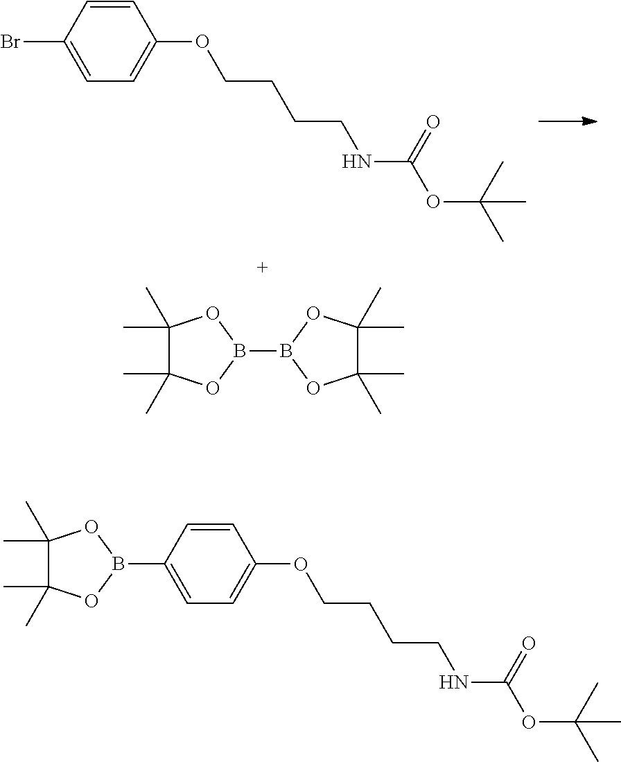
C1=CC(Br)=CC=C1OCCCCNC(OC(C)(C)C)=O.B1(B2OC(C)(C)C(C)(C)O2)OC(C)(C)C(C)(C)O1.C1=CC(B2OC(C)(C)C(C)(C)O2)=CC=C1OCCCCNC(OC(C)(C)C)=O
